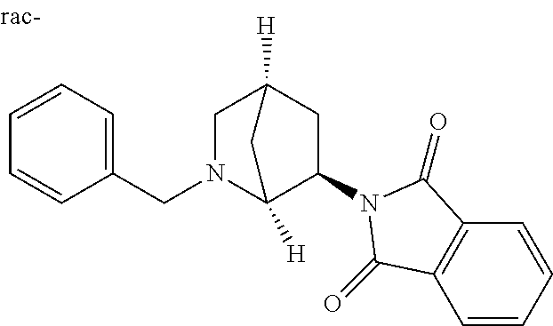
C1N(CC2=CC=CC=C2)C2([H])C(N3C(=O)C4=C(C=CC=C4)C3=O)CC1([H])C2
